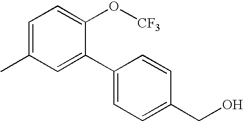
CC1=CC=C(O[CF3])C(C2=CC=C(CO)C=C2)=C1
